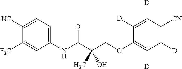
C1=C([F3C])C([NC])=CC=C1NC(C(COC1=C([D])C([D])=C([CN])C([D])=C1[D])(C)O)=O
